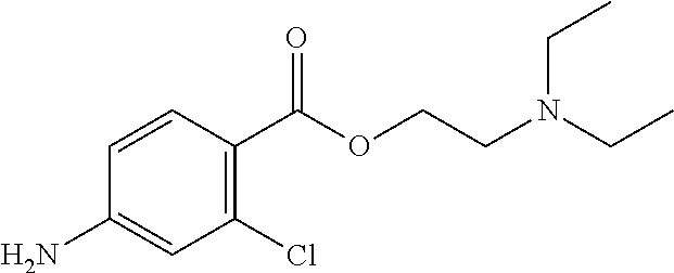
C1=CC(C(OCCN(CC)CC)=O)=C(Cl)C=C1N
